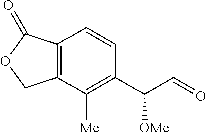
C12=C(C([Me])=C(C(C=O)[OMe])C=C1)COC2=O
